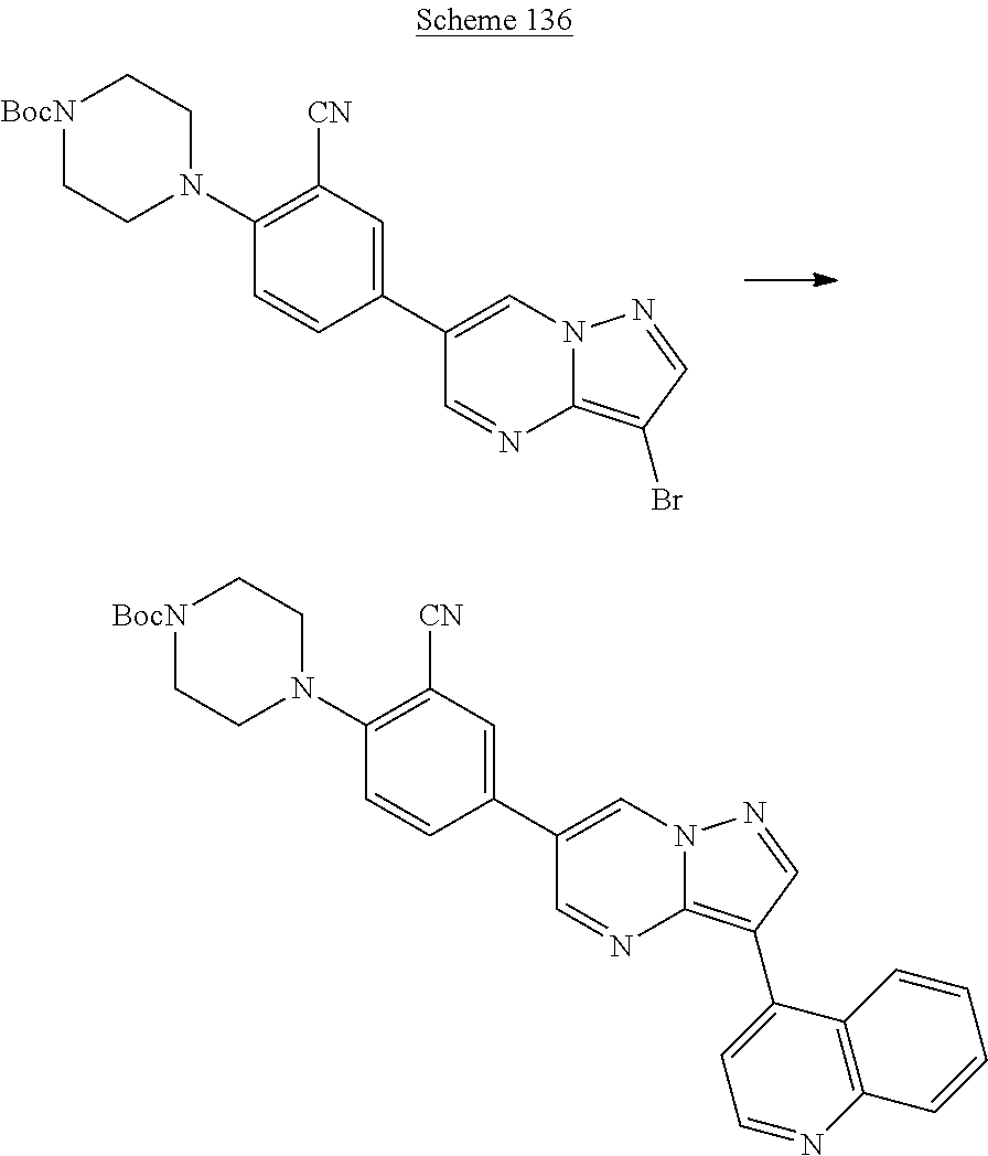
C1(C2=CC([CN])=C(N3CC[BocN]CC3)C=C2)=CN2C(=C(Br)C=N2)N=C1.C1(C2=CC([CN])=C(N3CC[BocN]CC3)C=C2)=CN2C(=C(C3=CC=NC4=C3C=CC=C4)C=N2)N=C1
